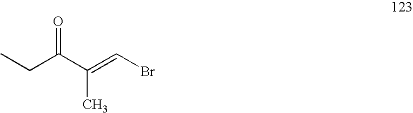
C(C(C(=CBr)C)=O)C
